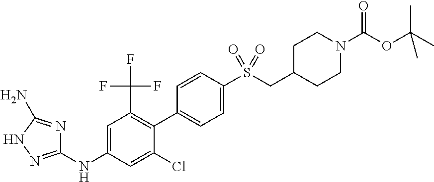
C1=CC(S(CC2CCN(C(OC(C)(C)C)=O)CC2)(=O)=O)=CC=C1C1=C(C(F)(F)F)C=C(NC2=NNC(N)=N2)C=C1Cl
